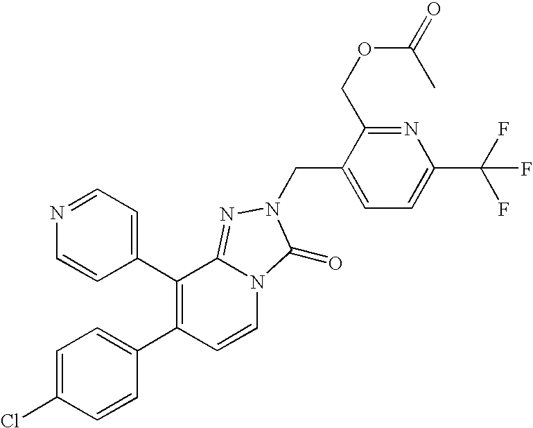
C1=C(Cl)C=CC(C2=C(C3=CC=NC=C3)C3=NN(CC4=CC=C(C(F)(F)F)N=C4COC(C)=O)C(=O)N3C=C2)=C1
